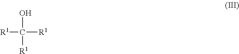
OC([R1])([R1])[R1]
